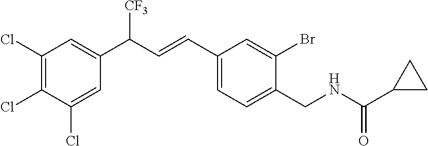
C1(CNC(=O)C2CC2)=CC=C(C=CC(C2=CC(Cl)=C(Cl)C(Cl)=C2)[CF3])C=C1Br
